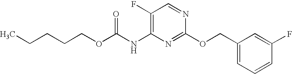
C1(F)=C(NC(OCCCCC)=O)N=C(OCC2=CC=CC(F)=C2)N=C1
